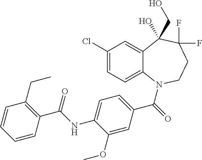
C12=CC(Cl)=CC=C1N(C(=O)C1=CC=C(NC(C3=C(CC)C=CC=C3)=O)C(OC)=C1)CCC(F)(F)C2(CO)O
